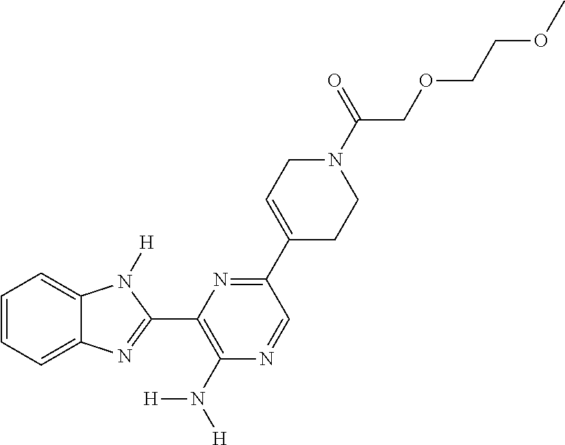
C1=CC=C2C(=C1)N([H])C(C1=C(N([H])[H])N=CC(C3=CCN(C(=O)COCCOC)CC3)=N1)=N2
